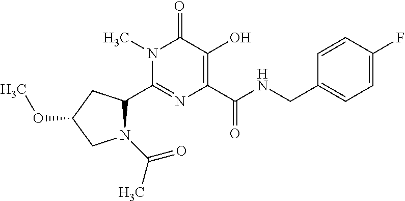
C1(C2N(C(=O)C)CC(OC)C2)=NC(C(NCC2=CC=C(F)C=C2)=O)=C(O)C(=O)N1C
